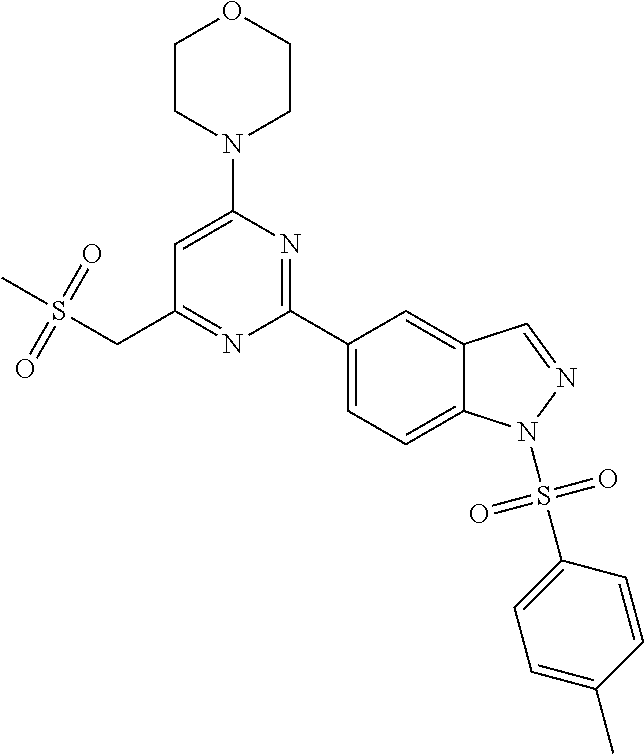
C1=C(N2CCOCC2)N=C(C2=CC=C3C(=C2)C=NN3S(C2=CC=C(C)C=C2)(=O)=O)N=C1CS(C)(=O)=O
